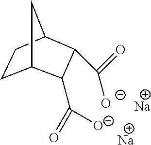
C1C2CC(C1)C(C(=O)[O-])C2C([O-])=O.[Na].[Na]
